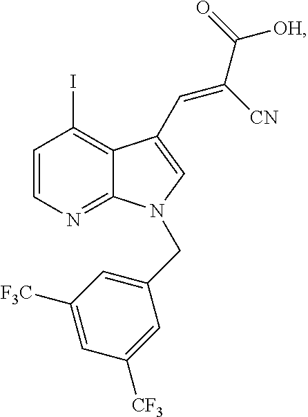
C1=CN=C2C(=C1I)C(C=C(C(=O)[OH])[CN])=CN2CC1=CC([F3C])=CC([CF3])=C1
